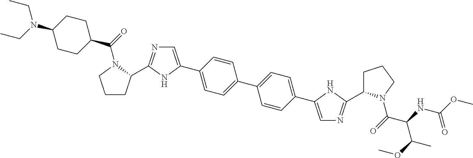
C1CC(C2=NC=C(C3=CC=C(C4=CC=C(C5=CN=C(C6CCCN6C(C(C(C)OC)NC(=O)OC)=O)N5)C=C4)C=C3)N2)N(C(C2CCC(N(CC)CC)CC2)=O)C1
